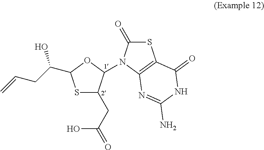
S1C(CC(O)=O)C(N2C(=O)SC3=C2N=C(N)NC3=O)OC1C(CC=C)O
